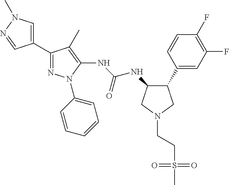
C1(C2=NN(C3=CC=CC=C3)C(NC(NC3C(C4=CC(F)=C(F)C=C4)CN(CCS(C)(=O)=O)C3)=O)=C2C)=CN(C)N=C1
